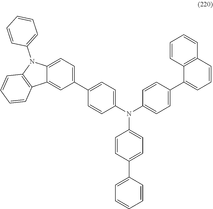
N(C1=CC=C(C2=CC=CC=C2)C=C1)(C1=CC=C(C2=CC=C3C(=C2)C2=C(N3C3=CC=CC=C3)C=CC=C2)C=C1)C1=CC=C(C2=CC=CC3=C2C=CC=C3)C=C1
